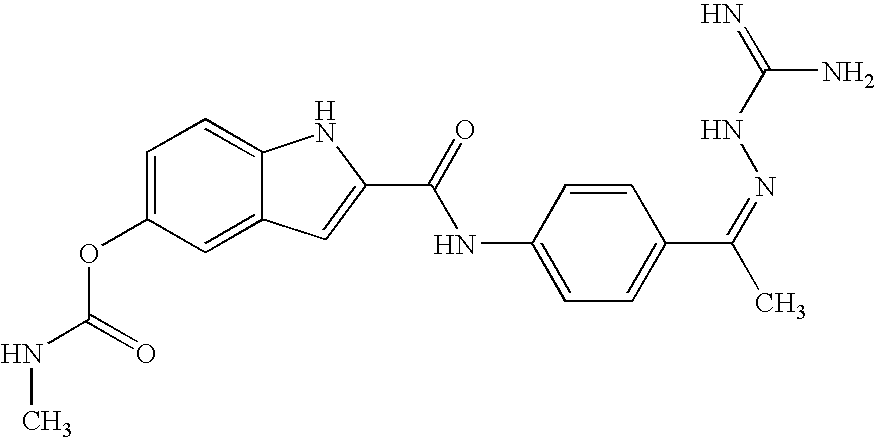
C1=C(OC(NC)=O)C=C2C(=C1)NC(C(=O)NC1=CC=C(C(C)=NNC(N)=N)C=C1)=C2
